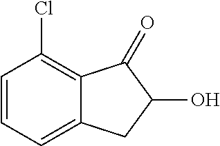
C1=CC=C2C(=C1Cl)C(=O)C(O)C2
